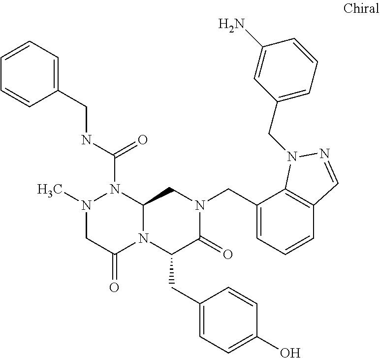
N1(C)CC(=O)N2C(N1C(NCC1=CC=CC=C1)=O)CN(CC1=CC=CC3=C1N(CC1=CC=CC(N)=C1)N=C3)C(=O)C2CC1=CC=C(O)C=C1
